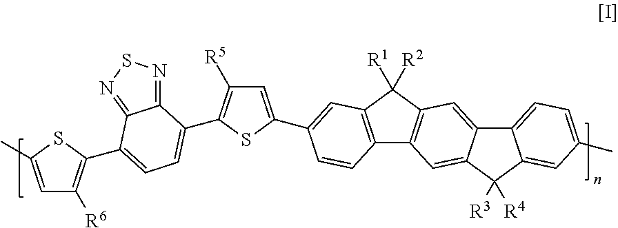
C1=C(C)SC(C2=CC=C(C3=C([R5])C=C(C4=CC5=C(C6=C(C5([R1])[R2])C=C5C(=C6)C([R3])([R4])C6=CC(C)=CC=C56)C=C4)S3)C3=NSN=C32)=C1[R6]
